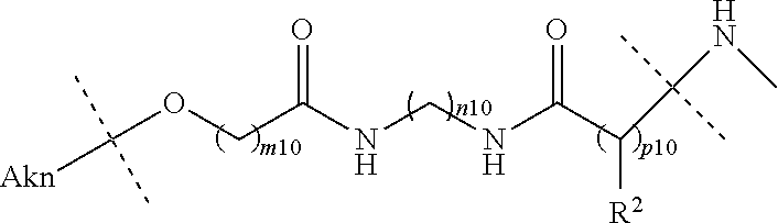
O(CC(NCNC(C([R2])C(NC)(C)C)=O)=O)C([Akn])(C)C
